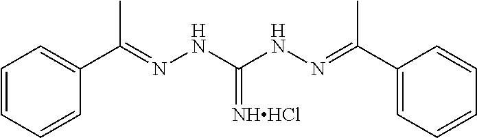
C1=CC=CC(C(=NNC(NN=C(C2=CC=CC=C2)C)=[NHHCl])C)=C1
